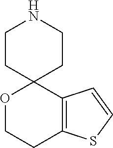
O1CCC2=C(C13CCNCC3)C=CS2
